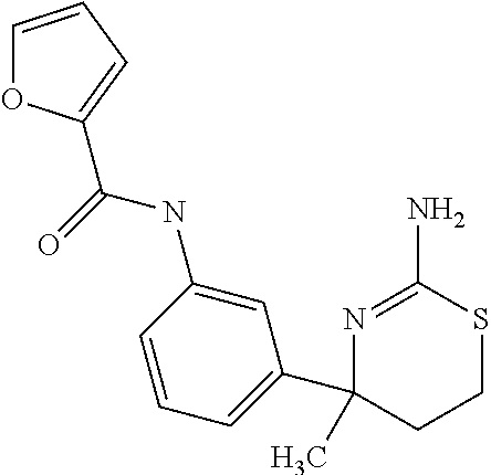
C1=CC=C(C(=O)NC2=CC(C3(C)N=C(N)SCC3)=CC=C2)O1
